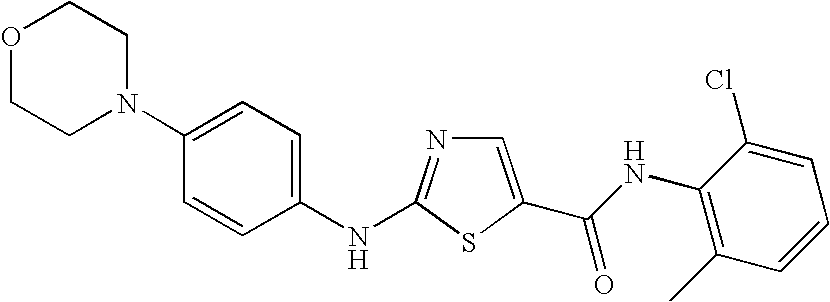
C1=C(N2CCOCC2)C=CC(NC2=NC=C(C(NC3=C(C)C=CC=C3Cl)=O)S2)=C1
